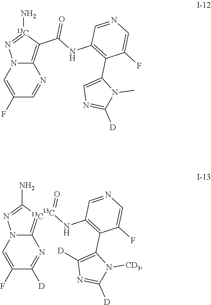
C1(F)=CN2C(=[13C]C(N)=N2)N=C1[D].[13C](NC1=C(C2=C([D])N=C([D])N2[CD3])C(F)=CN=C1)=O.C1(F)=CN2C(=C(C(NC3=C(C4=CN=C([D])N4C)C(F)=CN=C3)=O)[13C](N)=N2)N=C1
